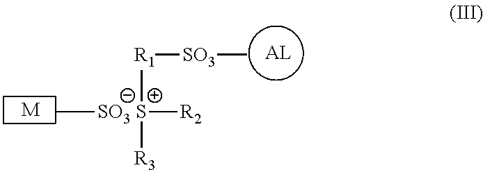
[M].C[SO3 S]([R2])([R1][SO3]C)[R3]
